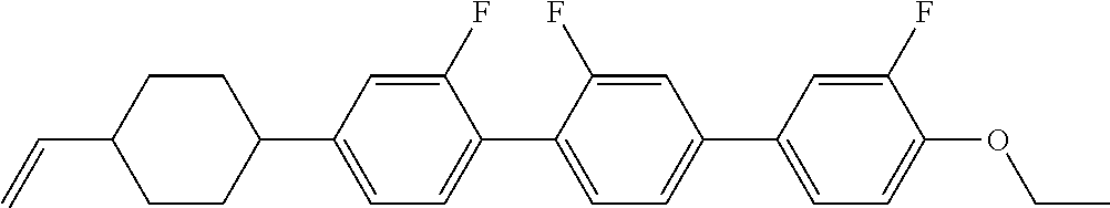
C1CC(C=C)CCC1C1=CC=C(C2=CC=C(C3=CC=C(OCC)C(F)=C3)C=C2F)C(F)=C1
